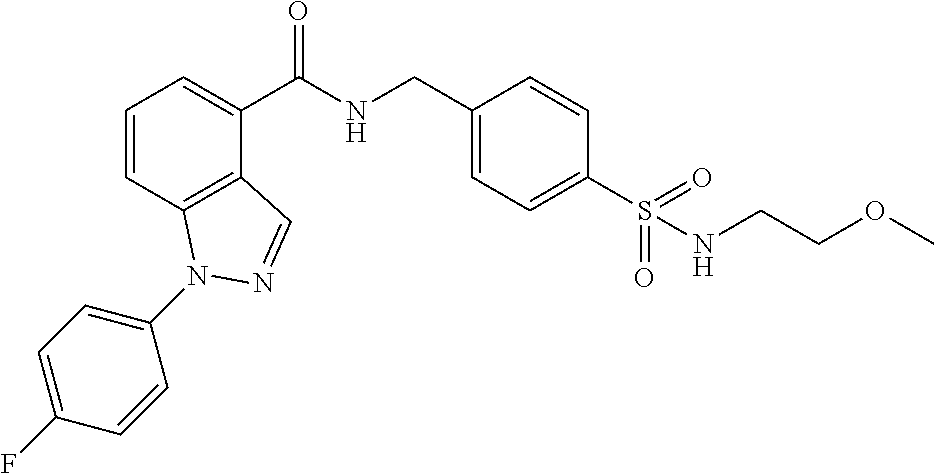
C1=CC2=C(C(C(NCC3=CC=C(S(NCCOC)(=O)=O)C=C3)=O)=C1)C=NN2C1=CC=C(F)C=C1
